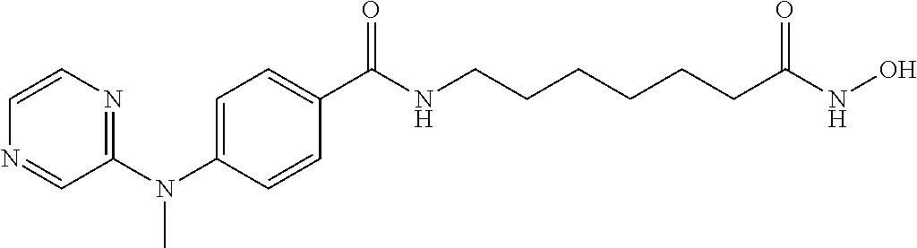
C1(N(C2=CC=C(C(NCCCCCCC(NO)=O)=O)C=C2)C)=NC=CN=C1
